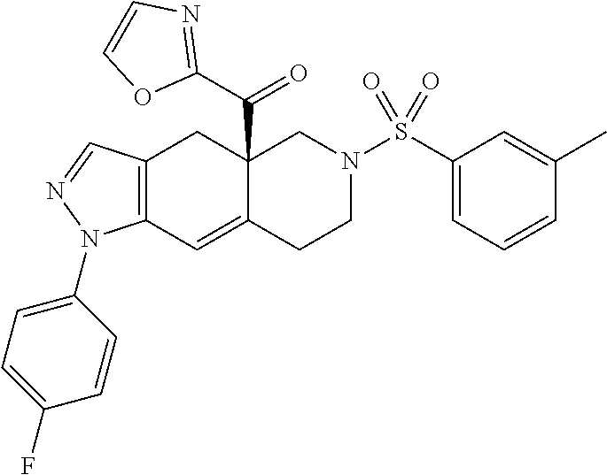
C12=C(C=C3C(C(C4=NC=CO4)=O)(C1)CN(S(C1=CC=CC(C)=C1)(=O)=O)CC3)N(C1=CC=C(F)C=C1)N=C2
